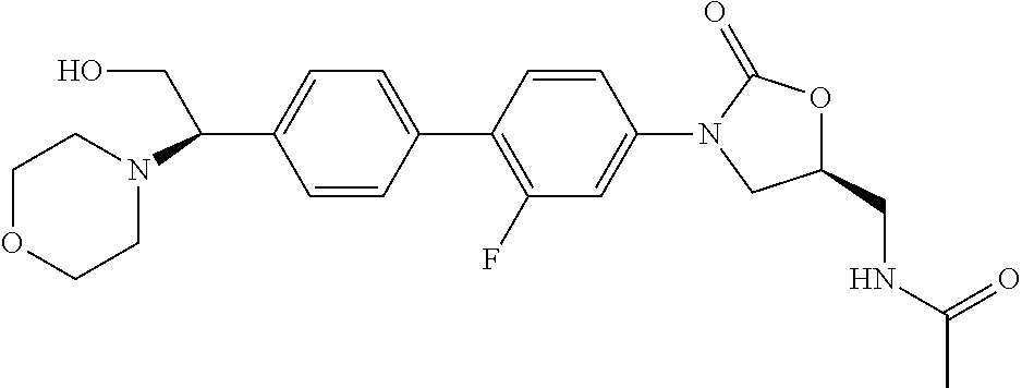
C1(C(N2CCOCC2)CO)=CC=C(C2=C(F)C=C(N3CC(CNC(C)=O)OC3=O)C=C2)C=C1
